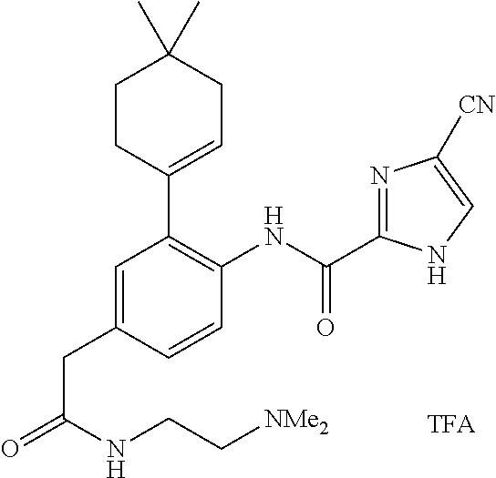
C(C1=CC(C2=CCC(C)(C)CC2)=C(NC(C2=NC([CN])=CN2)=O)C=C1)C(NCC[NMe2])=O
